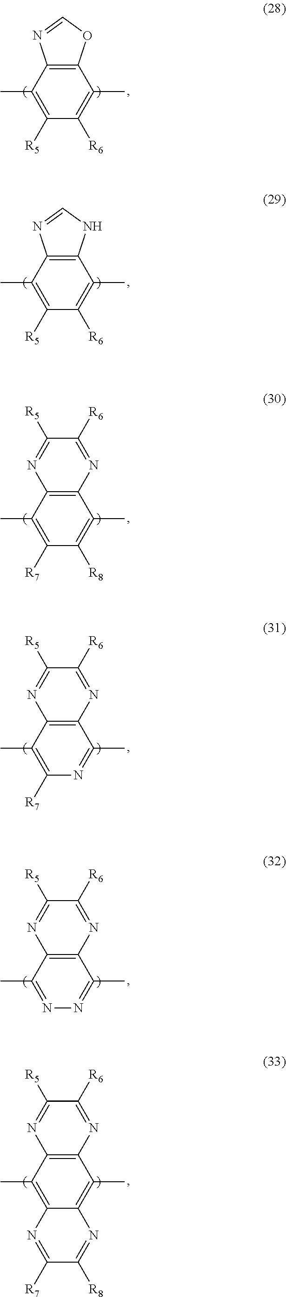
C1(C)=C([R5])C([R6])=C(C)C2=C1N=CO2.C1(C)=C([R5])C([R6])=C(C)C2=C1N=CN2.C1(C)=C([R7])C([R8])=C(C)C2=C1N=C([R5])C([R6])=N2.C1(C)=C([R7])N=C(C)C2=C1N=C([R5])C([R6])=N2.C1(C)=NN=C(C)C2=C1N=C([R5])C([R6])=N2.C1(C)=C2C(=C(C)C3=C1N=C([R5])C([R6])=N3)N=C([R8])C([R7])=N2
